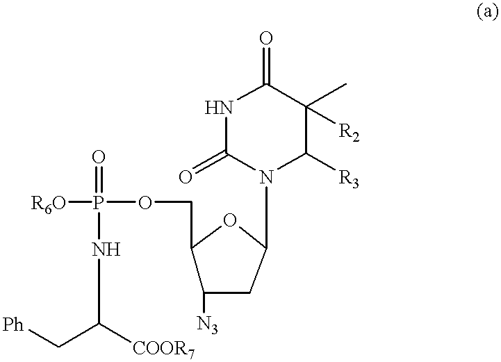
[R6O]P(OCC1C([N3])CC(N2C([R3])C(C)([R2])C(=O)NC2=O)O1)(=O)NC(C[Ph])[COOR7]
